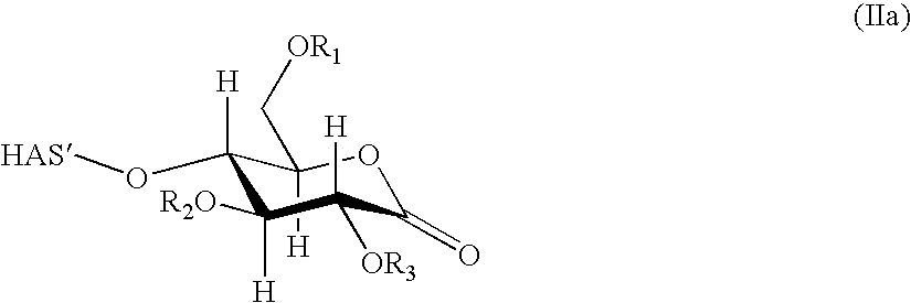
C1([H])(O[HAS])C([H])(C[OR1])OC(=O)C([H])([OR3])C1([R2O])[H]
